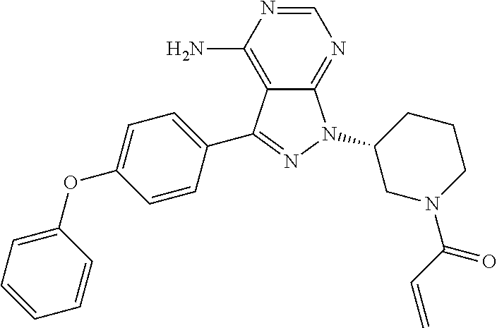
C1=NC(N)=C2C(=N1)N(C1CCCN(C(C=C)=O)C1)N=C2C1=CC=C(OC2=CC=CC=C2)C=C1
